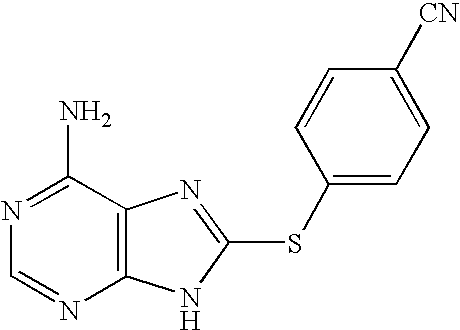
N1=C(N)C2=C(N=C1)NC(SC1=CC=C([CN])C=C1)=N2
